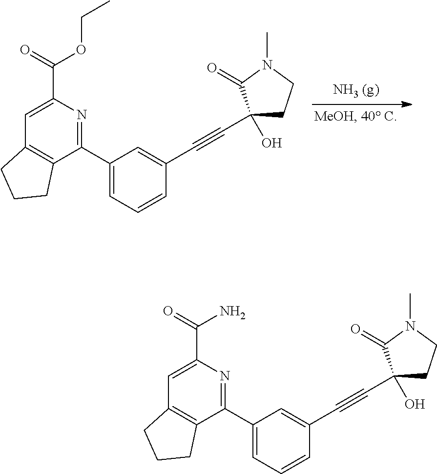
C1=C(C2=NC(C(=O)OCC)=CC3=C2CCC3)C=C(C#CC2(O)CCN(C)C2=O)C=C1.C1=C(C2=NC(C(=O)N)=CC3=C2CCC3)C=C(C#CC2(O)CCN(C)C2=O)C=C1
